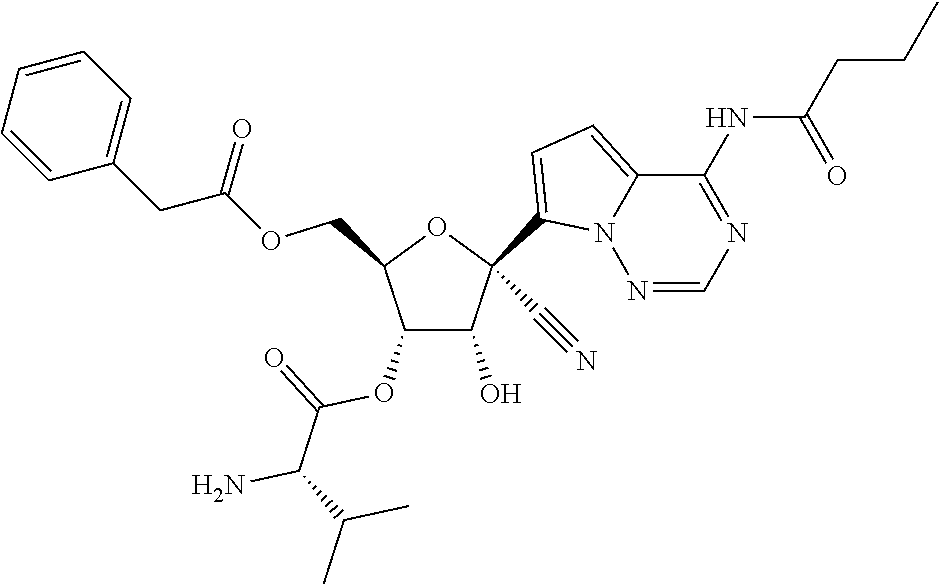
C1(O)C(OC(=O)C(N)C(C)C)C(COC(CC2=CC=CC=C2)=O)OC1(C1=CC=C2N1N=CN=C2NC(=O)CCC)C#N
